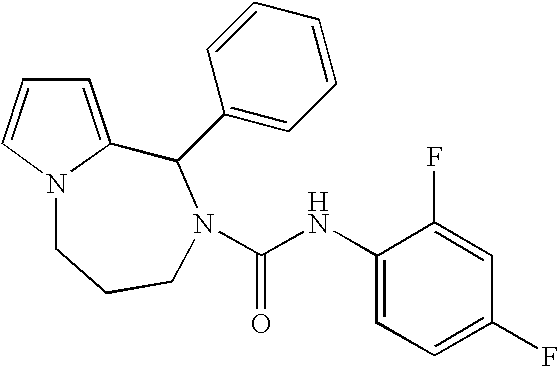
C1=C2N(C=C1)CCCN(C(NC1=CC=C(F)C=C1F)=O)C2C1=CC=CC=C1
